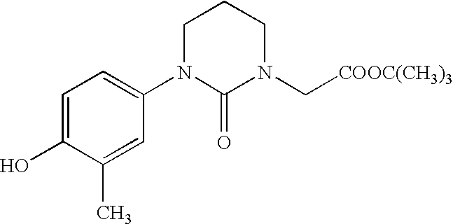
C1=C(O)C(C)=CC(N2C(=O)N(C[COOC(CH3)3])CCC2)=C1
